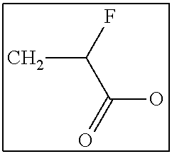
C(C)(F)C(O)=O
